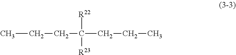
CCCC(CCC)([R22])[R23]
